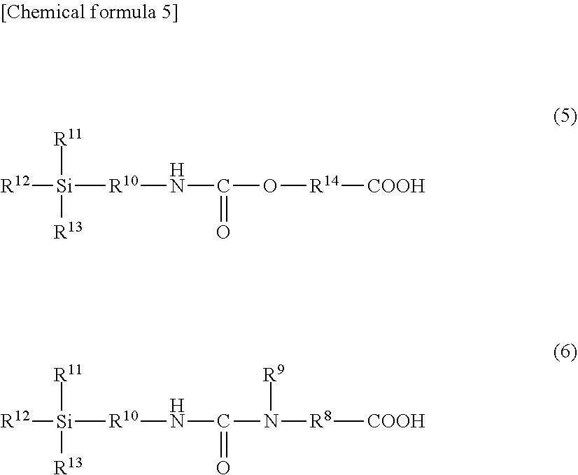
[R12][Si]([R11])([R13])[R10]NC(=O)O[R14][COOH].[R12][Si]([R11])([R13])[R10]NC(=O)N([R8][COOH])[R9]
